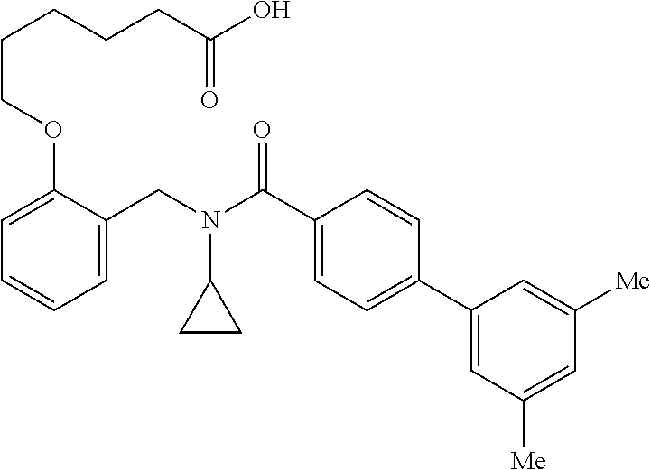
C1=C(CN(C(C2=CC=C(C3=CC([Me])=CC([Me])=C3)C=C2)=O)C2CC2)C(OCCCCCC(O)=O)=CC=C1
